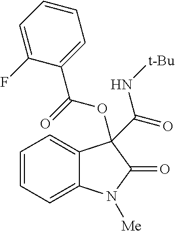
C1=CC=C2C(=C1)C(C(=O)N[t-Bu])(OC(C1=CC=CC=C1F)=O)C(=O)N2[Me]
